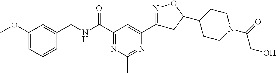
C1(OC)=CC=CC(CNC(C2=NC(C)=NC(C3=NOC(C4CCN(C(=O)CO)CC4)C3)=C2)=O)=C1
